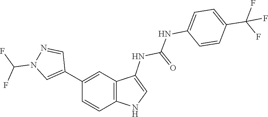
C1=CC(NC(=O)NC2=CNC3=C2C=C(C2=CN(C(F)F)N=C2)C=C3)=CC=C1C(F)(F)F
